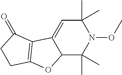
C12C(C)(C)N(OC)C(C)(C)C=C1C1=C(O2)CCC1=O
